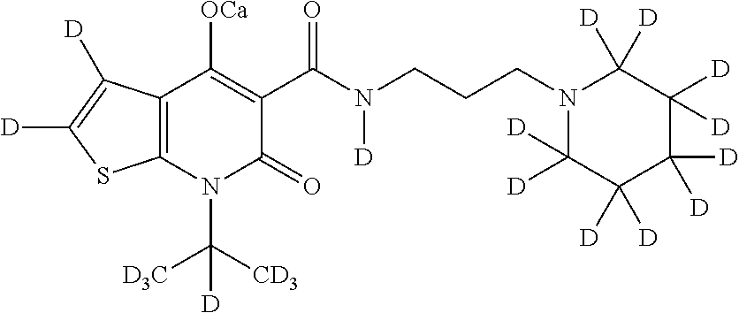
C12=C(N(C([CD3])([D3C])[D])C(=O)C(C(N(CCCN3C([D])([D])C([D])([D])C([D])([D])C([D])([D])C3([D])[D])[D])=O)=C1[OCa])SC([D])=C2[D]
